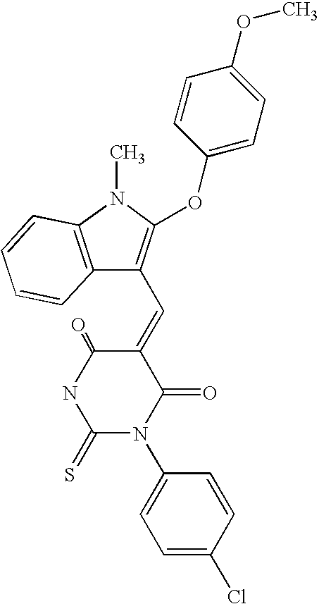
N1C(=S)N(C2=CC=C(Cl)C=C2)C(=O)C(=CC2=C(OC3=CC=C(OC)C=C3)N(C)C3=C2C=CC=C3)C1=O
